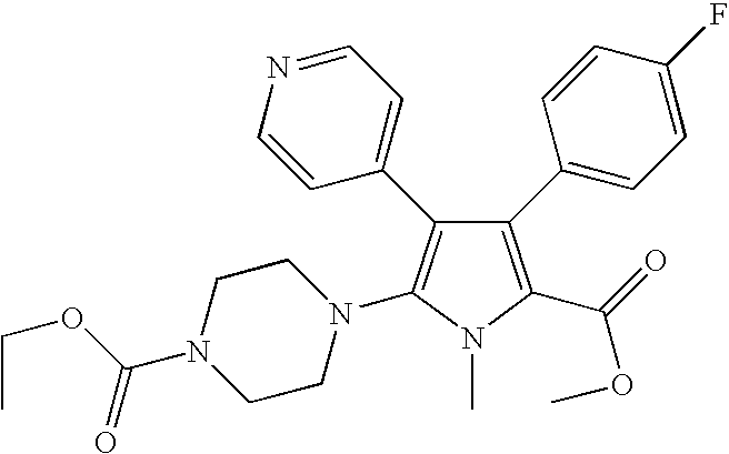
C1(C2=CC=C(F)C=C2)=C(C(=O)OC)N(C)C(N2CCN(C(OCC)=O)CC2)=C1C1=CC=NC=C1
